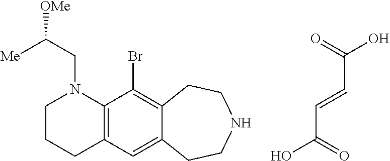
O=C(O)C=CC(=O)O.C1CCC2=C(N1CC([Me])[OMe])C(Br)=C1C(=C2)CCNCC1
